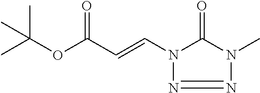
N1=NN(C=CC(OC(C)(C)C)=O)C(=O)N1C
